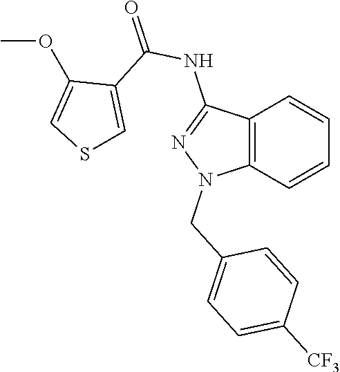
C12=C(C=CC=C1)N(CC1=CC=C([CF3])C=C1)N=C2NC(=O)C1=CSC=C1OC
